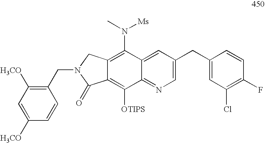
C12=C([OTIPS])C3=NC=C(CC4=CC(Cl)=C(F)C=C4)C=C3C(N(C)[Ms])=C1CN(CC1=C([H3CO])C=C([H3CO])C=C1)C2=O
